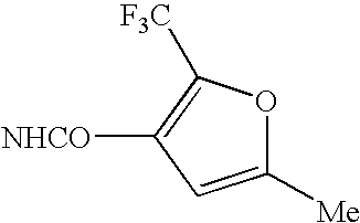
C1([Me])=CC([NHCO])=C([F3C])O1
